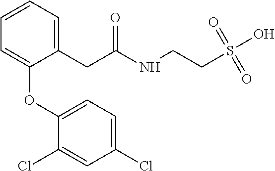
C1(CC(=O)NCCS(O)(=O)=O)=CC=CC=C1OC1=CC=C(Cl)C=C1Cl
